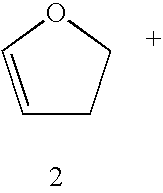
C1=COCC1
